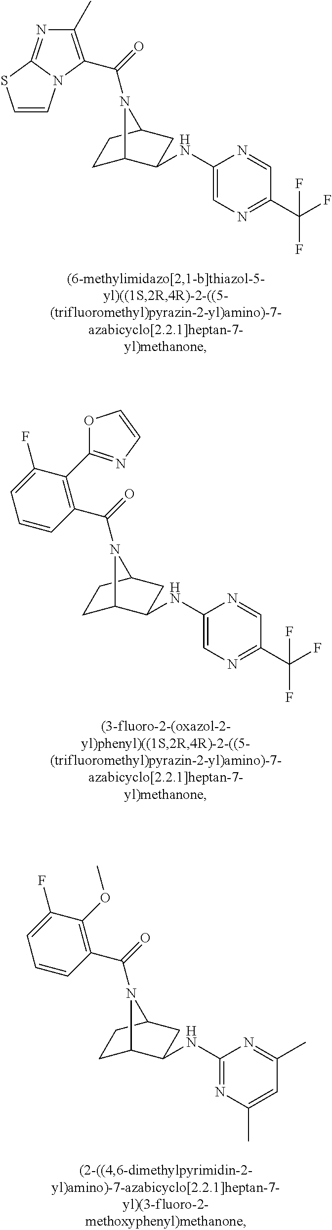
C(=O)(N1C2CCC1CC2NC1=CN=C(C(F)(F)F)C=N1)C1=C(C)N=C2N1C=CS2.C(=O)(N1C2CCC1CC2NC1=CN=C(C(F)(F)F)C=N1)C1=C(C2=NC=CO2)C(F)=CC=C1.C(=O)(N1C2CCC1CC2NC1=NC(C)=CC(C)=N1)C1=C(OC)C(F)=CC=C1
